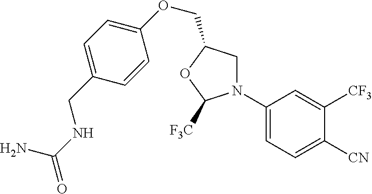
C1(N2CC(COC3=CC=C(CNC(=O)N)C=C3)OC2[F3C])=CC=C([CN])C([CF3])=C1
